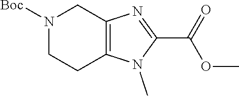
N1([Boc])CCC2=C(C1)N=C(C(=O)OC)N2C
